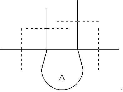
C(C(C(C)(C)C)(C(C)(C)C)C)(C(C)(C)C)(C(C)(C)C)C.[A]
